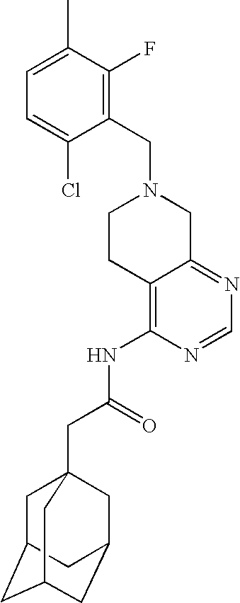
C1(CN2CCC3=C(NC(CC45CC6CC(CC(C4)C6)C5)=O)N=CN=C3C2)=C(F)C(C)=CC=C1Cl
